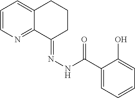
C1=CN=C2C(=C1)CCCC2=NNC(C1=CC=CC=C1O)=O
